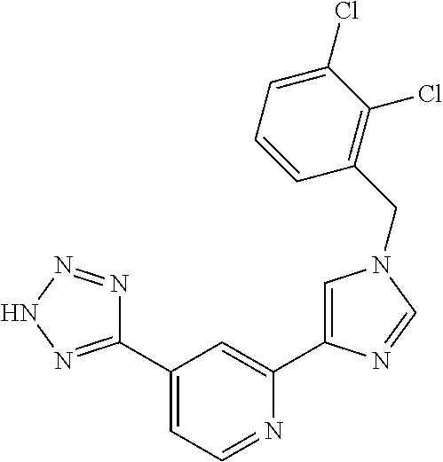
C1(C2=NNN=N2)=CC=NC(C2=CN(CC3=C(Cl)C(Cl)=CC=C3)C=N2)=C1
